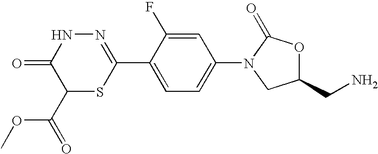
N1=C(C2=CC=C(N3CC(CN)OC3=O)C=C2F)SC(C(OC)=O)C(=O)N1
